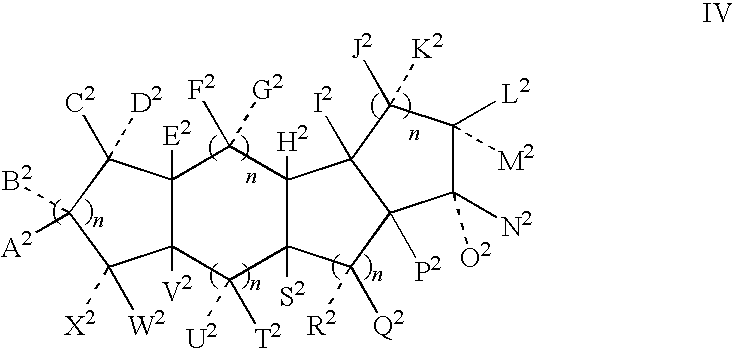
C12([E2])C([V2])(C([U2])([T2])C3([S2])C([H2])(C1([F2])[G2])C1([I2])C([P2])(C3([R2])[Q2])C([N2])([O2])C([L2])([M2])C1([K2])[J2])C([X2])([W2])C([B2])([A2])C2([D2])[C2]
